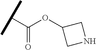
C(=O)(C(C)C)OC1CNC1
